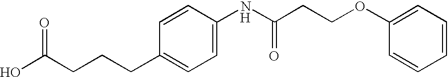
[H].OC(CCCC1=CC=C(NC(CCOC2=CC=CC=C2)=O)C=C1)=O
